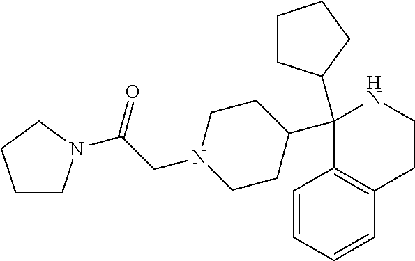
C1(C2CCN(CC(=O)N3CCCC3)CC2)(C2CCCC2)C2=C(CCN1)C=CC=C2
